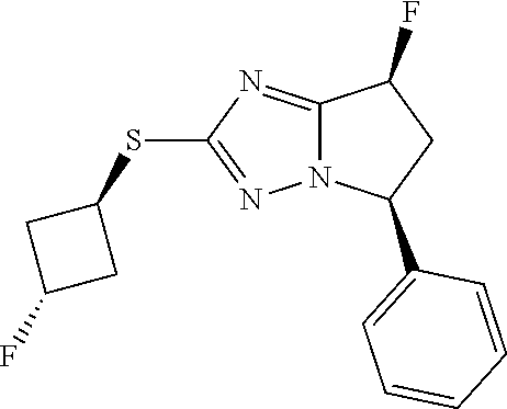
C12=NC(SC3CC(F)C3)=NN1C(C1=CC=CC=C1)CC2F
